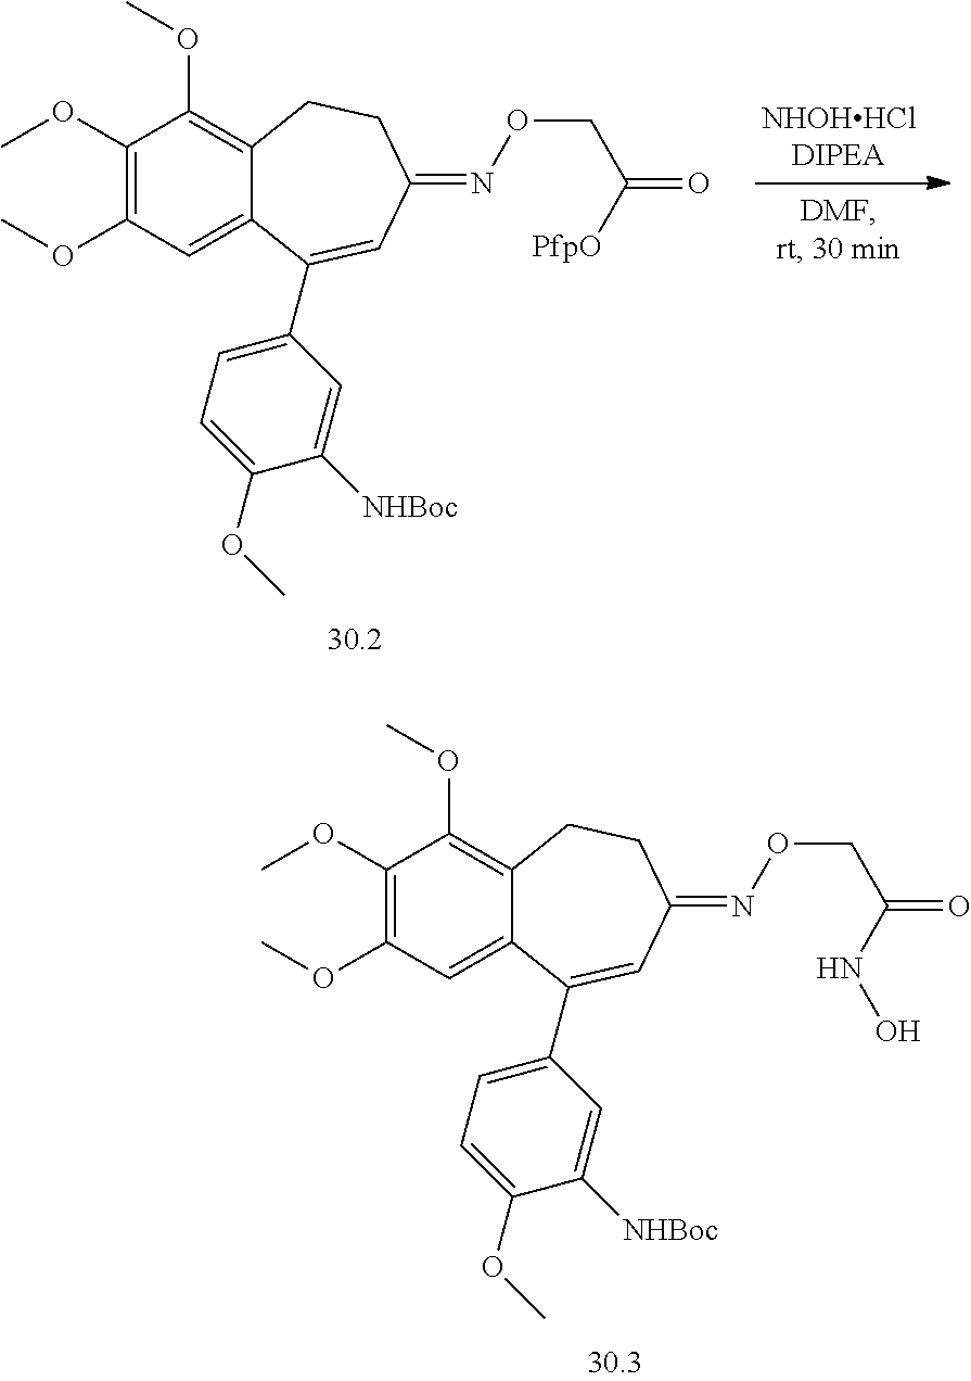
C1(OC)=C(OC)C=C2C(=C1OC)CCC(=NOCC([PfpO])=O)C=C2C1=CC=C(OC)C([NHBoc])=C1.[NHOHHClDIPEA].C1(OC)=C(OC)C=C2C(=C1OC)CCC(=NOCC(NO)=O)C=C2C1=CC=C(OC)C([NHBoc])=C1
